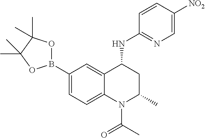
C1(B2OC(C)(C)C(C)(C)O2)=CC=C2C(=C1)C(NC1=NC=C([NO2])C=C1)CC(C)N2C(C)=O
